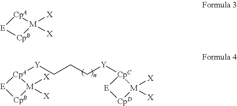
[CpA]1([Y]CCC[Y][CpC]2[M]([X])([X])[CpD][E]2)[M]([X])([X])[CpB][E]1.[CpA]1[M]([X])([X])[CpB][E]1
